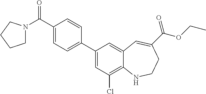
C1(C(=O)N2CCCC2)=CC=C(C2=CC(Cl)=C3C(=C2)C=C(C(OCC)=O)CCN3)C=C1
